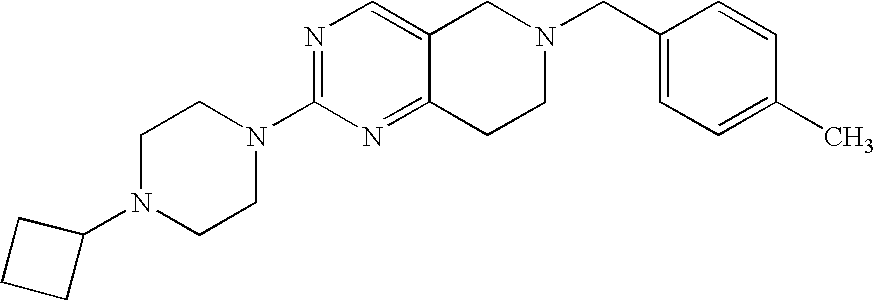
C1N(C2CCC2)CCN(C2=NC=C3C(=N2)CCN(CC2=CC=C(C)C=C2)C3)C1
